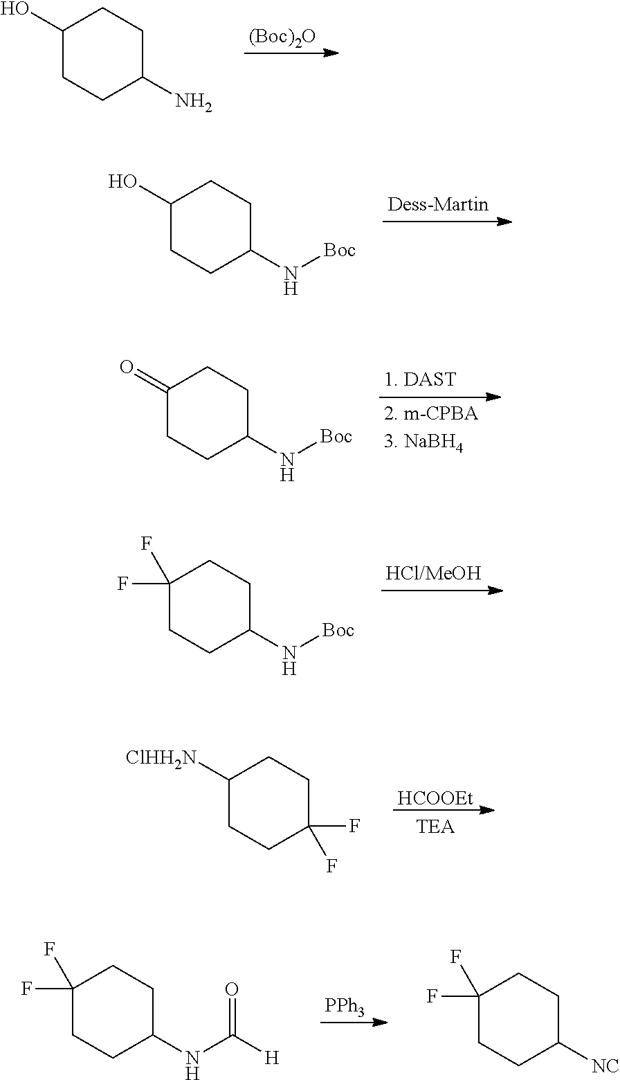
C1(O)CCC(N)CC1.[(Boc)2O].C1(O)CCC(N[Boc])CC1.C1(=O)CCC(N[Boc])CC1.C1(F)(F)CCC(N[Boc])CC1.C1([ClHH2N])CCC(F)(F)CC1.[HCOOEt].[PPh3].C1(F)(F)CCC(NC([H])=O)CC1.C1(F)(F)CCC([NC])CC1
